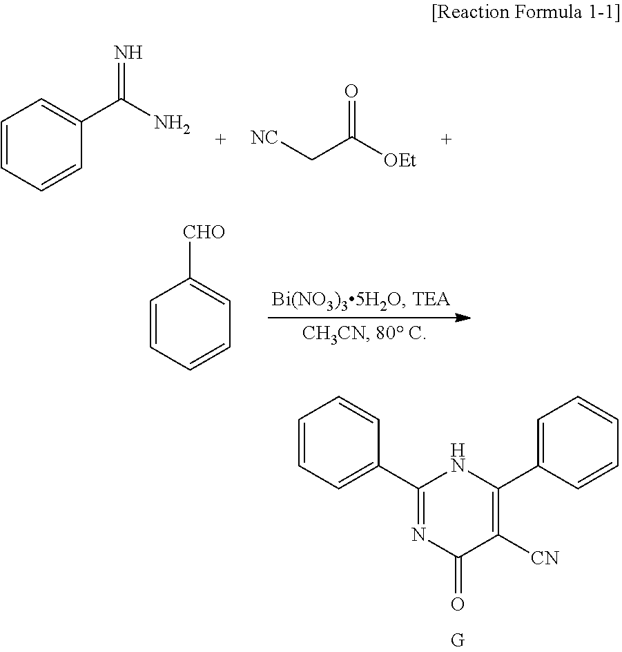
C1=CC=C(C2=NC(=O)C([CN])=C(C3=CC=CC=C3)N2)C=C1.C1=CC=CC(C(N)=N)=C1.[NC]CC([OEt])=O.C1=CC=CC=C1[CHO]
